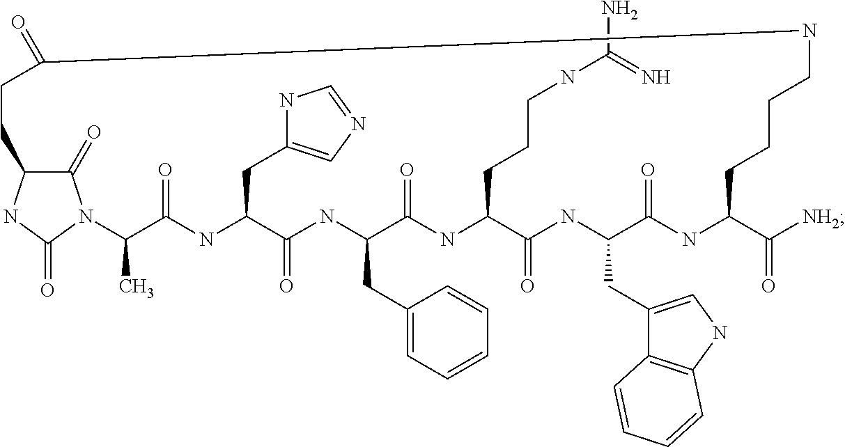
C1(=O)C2NC(=O)N1C(C)C(=O)NC(CC1=CN=CN1)C(=O)NC(CC1=CC=CC=C1)C(=O)NC(CCCNC(N)=N)C(=O)NC(CC1=CNC3=C1C=CC=C3)C(=O)NC(C([NH2])=O)CCCCNC(=O)CC2
